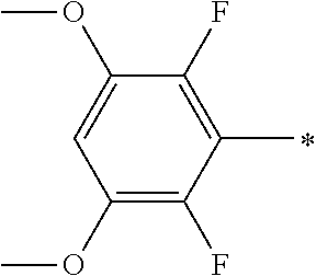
C1(OC)=C(F)C(C)=C(F)C(OC)=C1
